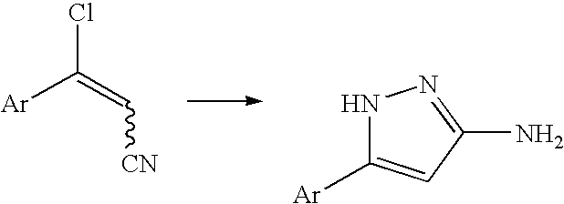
[Ar]C(=C[CN])Cl.N1C([Ar])=CC(N)=N1
